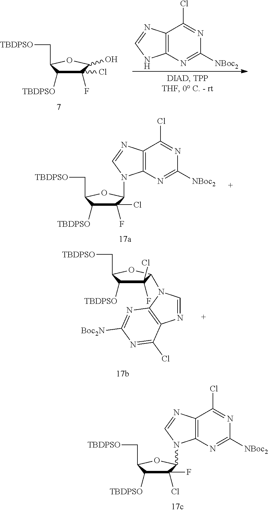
C1(Cl)(F)C([TBDPSO])C(C[TBDPSO])OC1N1C2=C(C(Cl)=NC([NBoc2])=N2)N=C1.C1(F)(Cl)C([TBDPSO])C(C[TBDPSO])OC1O.C12=C(N=C([NBoc2])N=C1Cl)NC=N2.C1(F)(Cl)C([TBDPSO])C(C[TBDPSO])OC1N1C2=C(C(Cl)=NC([NBoc2])=N2)N=C1.C1(F)(Cl)C([TBDPSO])C(C[TBDPSO])OC1N1C=NC2=C1N=C([Boc2N])N=C2Cl
